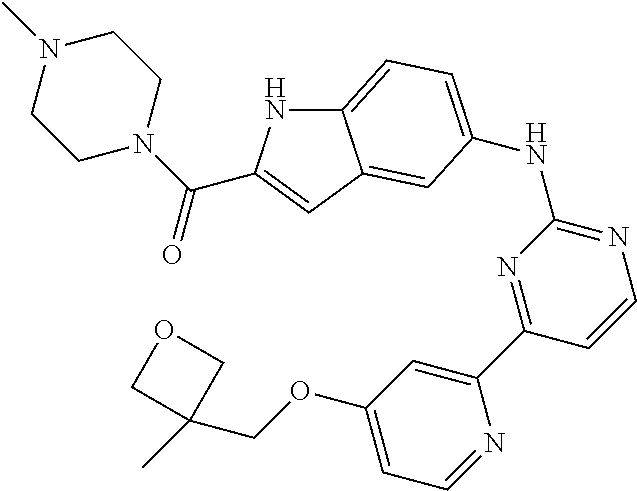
C12=CC=C(NC3=NC=CC(C4=CC(OCC5(C)COC5)=CC=N4)=N3)C=C1C=C(C(N1CCN(C)CC1)=O)N2
